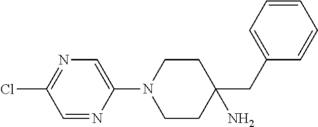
C1=NC(N2CCC(N)(CC3=CC=CC=C3)CC2)=CN=C1Cl
